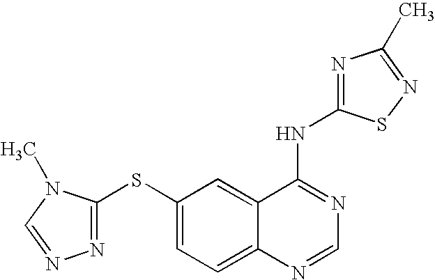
S(C1=CC=C2C(=C1)C(NC1=NC(C)=NS1)=NC=N2)C1=NN=CN1C
